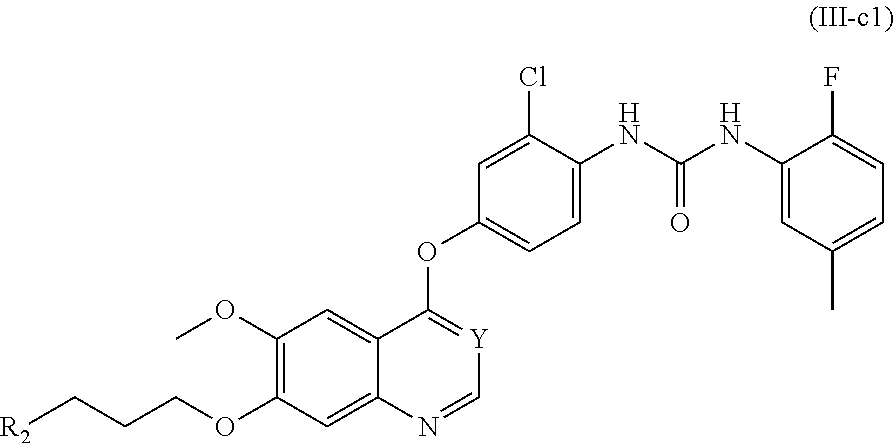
C1(OC)=C(OCCC[R2])C=C2C(=C1)C(OC1=CC=C(NC(=O)NC3=CC(C)=CC=C3F)C(Cl)=C1)=[Y]C=N2
